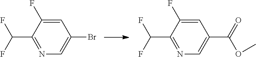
C1(C(F)F)=NC=C(Br)C=C1F.C1(C(F)F)=NC=C(C(=O)OC)C=C1F
